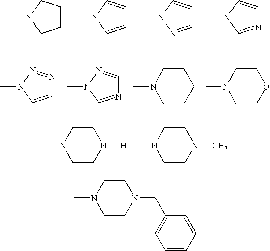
C1CCN(C)C1.C1=CN(C)C=C1.C1=NN(C)C=C1.N1=CN(C)C=C1.C1=CN(C)N=N1.N1=CN(C)N=C1.N1(C)CCCCC1.N1(C)CCOCC1.N1(C)CCN([H])CC1.N1(C)CCN(C)CC1.N1(C)CCN(CC2=CC=CC=C2)CC1
